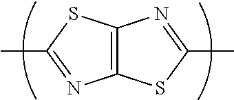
C12=C(SC(C)=N1)N=C(C)S2
